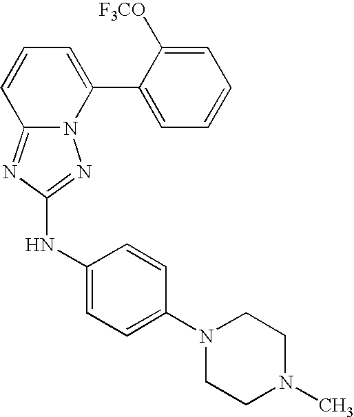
N12C(=NC(NC3=CC=C(N4CCN(C)CC4)C=C3)=N1)C=CC=C2C1=CC=CC=C1[F3CO]
